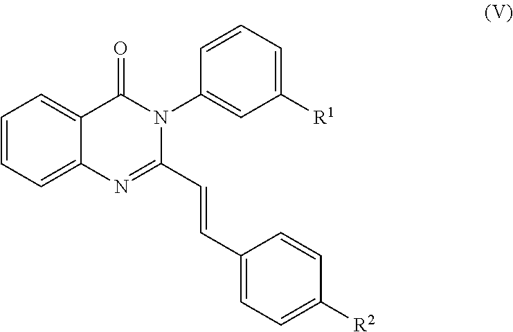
C1=CC=C2C(=C1)C(=O)N(C1=CC([R1])=CC=C1)C(C=CC1=CC=C([R2])C=C1)=N2
